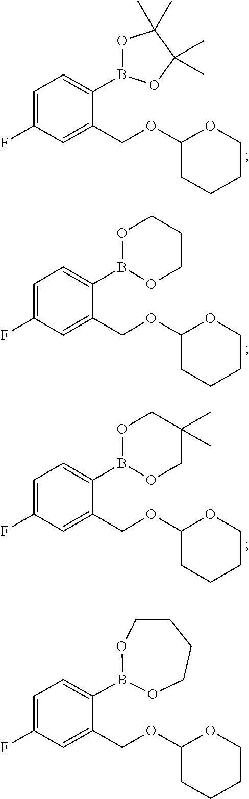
C1=C(F)C=C(COC2OCCCC2)C(B2OC(C)(C)C(C)(C)O2)=C1.C1=C(F)C=C(COC2OCCCC2)C(B2OCCCO2)=C1.C1=C(F)C=C(COC2OCCCC2)C(B2OCC(C)(C)CO2)=C1.C1=C(F)C=C(COC2OCCCC2)C(B2OCCCCO2)=C1
